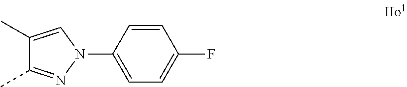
C1=CC(N2N=C(C)C(C)=C2)=CC=C1F
